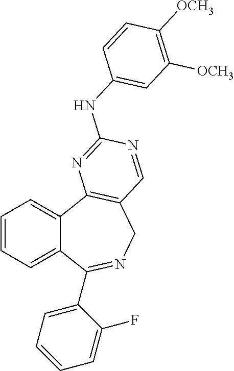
C1=CC=C2C(=C1)C1=C(CN=C2C2=CC=CC=C2F)C=NC(NC2=CC([OCH3])=C([OCH3])C=C2)=N1
